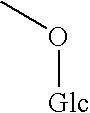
O([Glc])C
